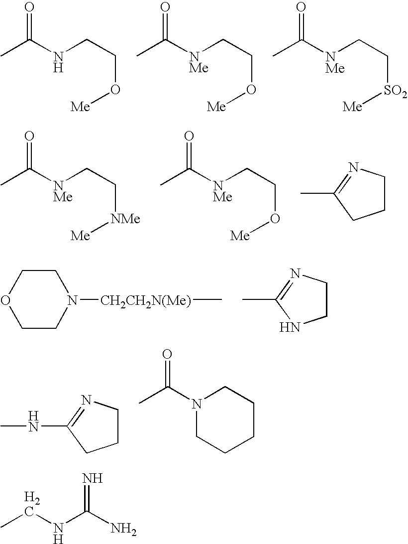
C(C)(NCCO[Me])=O.C(C)([NMe]CCO[Me])=O.C(C)([NMe]CC[SO2][Me])=O.C(C)([NMe]CC[NMe][Me])=O.C1CN=C(C)C1.C(C)([NMe]CCO[Me])=O.O1CCN([CH2CH2N(Me)]C)CC1.C1CN=C(C)N1.C1CN=C(NC)C1.C1N(C(C)=O)CCCC1.CCNC(N)=N
